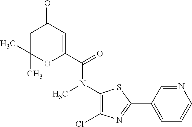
C1=C(C(=O)N(C2=C(Cl)N=C(C3=CC=CN=C3)S2)C)OC(C)(C)CC1=O
